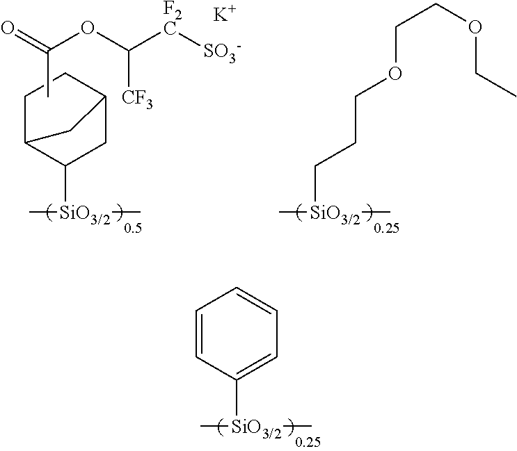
C[SiO3/2](C)C1CC2CCC1C2.CC(=O)OC([F2C][SO3-])[CF3].[K].C[SiO3/2](C)CCCOCCOCC.C[SiO3/2](C)C1=CC=CC=C1
